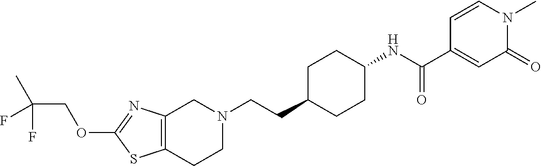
C12=C(CCN(CCC3CCC(NC(C4=CC(=O)N(C)C=C4)=O)CC3)C1)SC(OCC(C)(F)F)=N2
